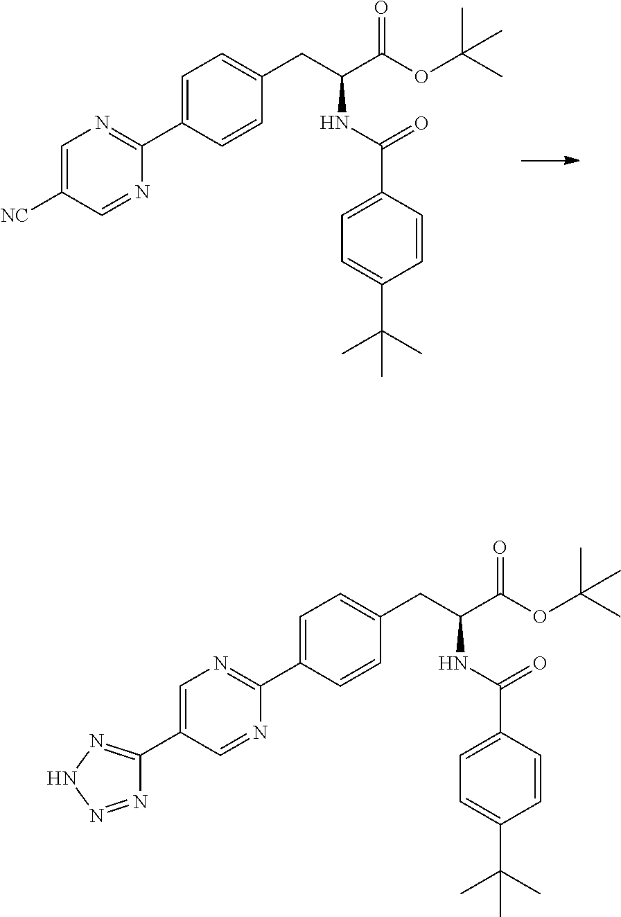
[NC]C1=CN=C(C2=CC=C(CC(NC(=O)C3=CC=C(C(C)(C)C)C=C3)C(=O)OC(C)(C)C)C=C2)N=C1.C1(C2=CN=C(C3=CC=C(CC(NC(=O)C4=CC=C(C(C)(C)C)C=C4)C(=O)OC(C)(C)C)C=C3)N=C2)=NNN=N1
